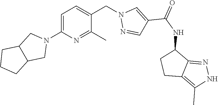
C1=C(N2CC3C(C2)CCC3)N=C(C)C(CN2N=CC(C(NC3CCC4=C(C)NN=C34)=O)=C2)=C1
